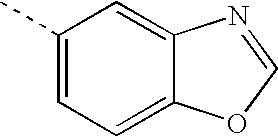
C1(C)=CC=C2C(=C1)N=CO2
